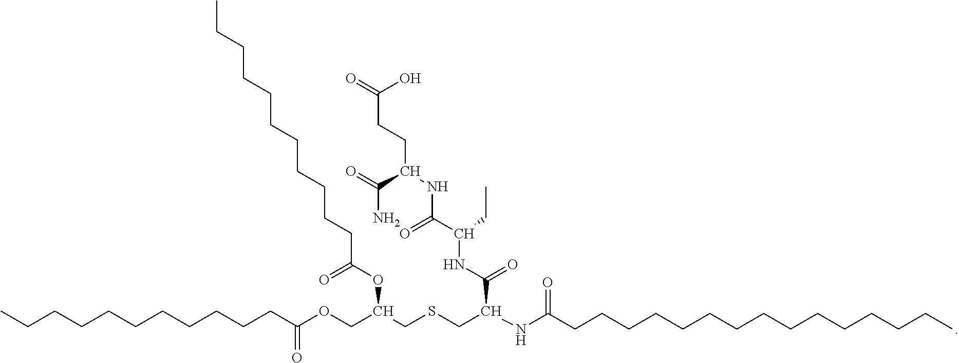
CCCCCCCCCCCCCCCC(NC(CSCC(COC(CCCCCCCCCCC)=O)OC(CCCCCCCCCCC)=O)C(NC(C(NC(CCC(=O)O)C(=O)N)=O)CC)=O)=O
